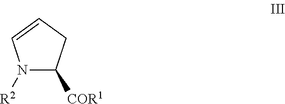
N1([R2])C([COR1])CC=C1
